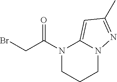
N1(C(CBr)=O)CCCN2C1=CC(C)=N2
